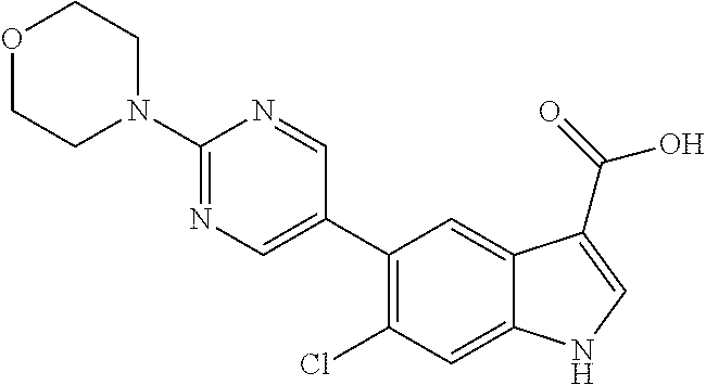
O1CCN(C2=NC=C(C3=C(Cl)C=C4C(=C3)C(C(=O)O)=CN4)C=N2)CC1
